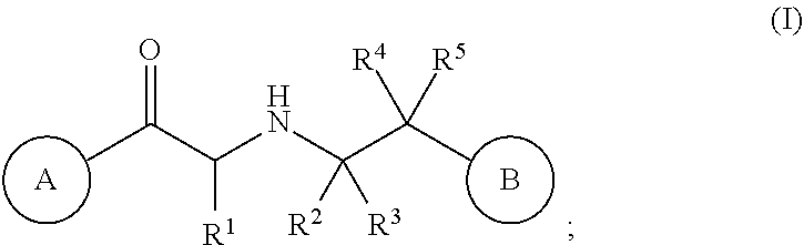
[A].B.O=C(C([R1])NC([R2])(C([R4])(C)[R5])[R3])C
